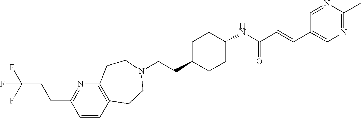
C1=CC2=C(N=C1CCC(F)(F)F)CCN(CCC1CCC(NC(C=CC3=CN=C(C)N=C3)=O)CC1)CC2
